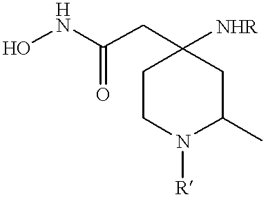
ONC(CC1([NHR])CCN([R])C(C)C1)=O
